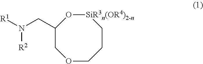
[R1]N(CC1COCCC[SiR3n(OR4)2-n]O1)[R2]
